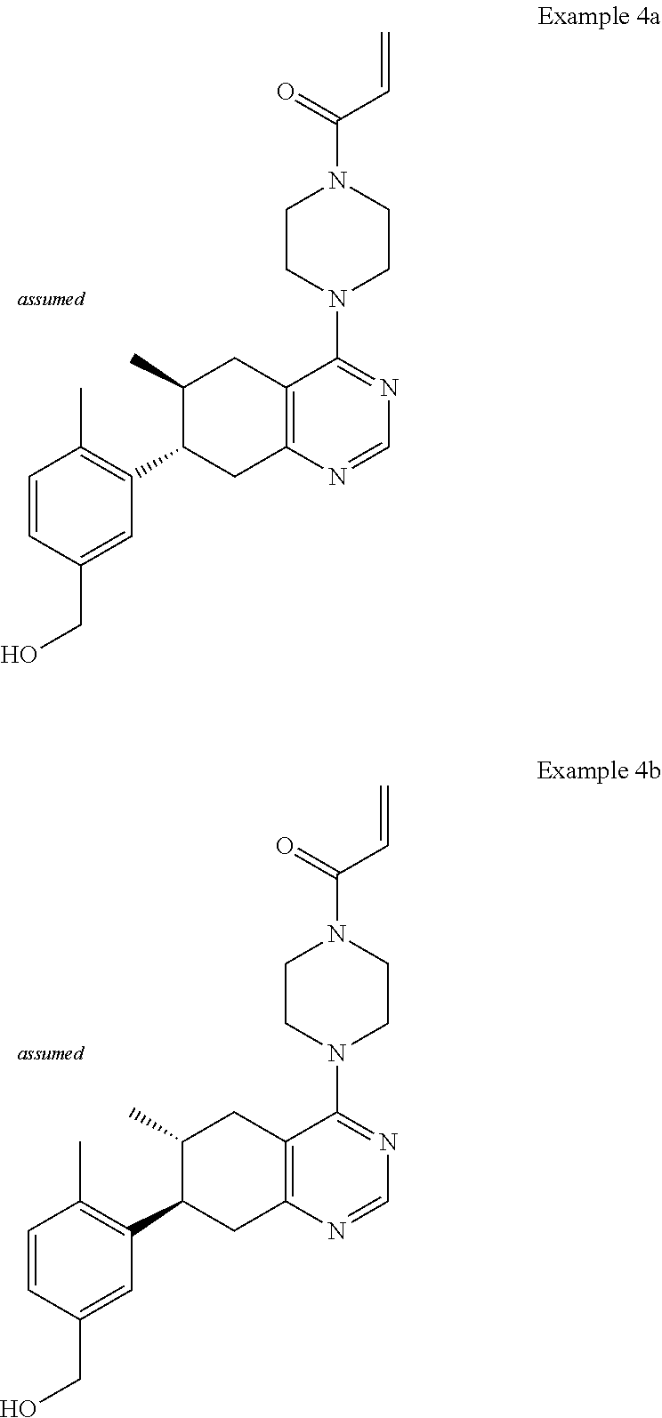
C1=CC(CO)=CC(C2CC3=C(CC2C)C(N2CCN(C(=O)C=C)CC2)=NC=N3)=C1C.C1=CC(CO)=CC(C2CC3=C(CC2C)C(N2CCN(C(=O)C=C)CC2)=NC=N3)=C1C
